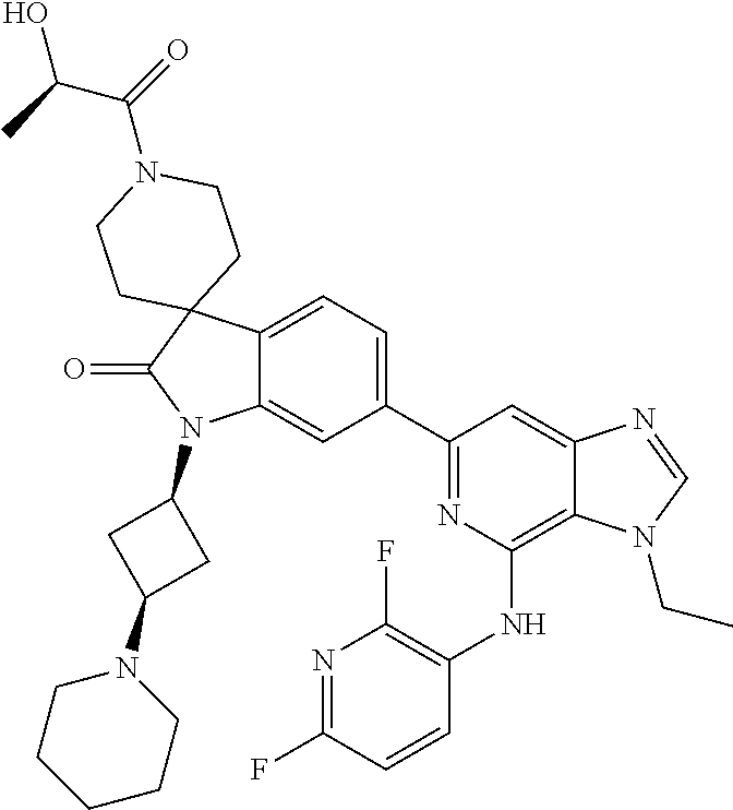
C12=CC=C(C3=NC(NC4=C(F)N=C(F)C=C4)=C4C(=C3)N=CN4CC)C=C1N(C1CC(N3CCCCC3)C1)C(=O)C21CCN(C(=O)C(O)C)CC1
